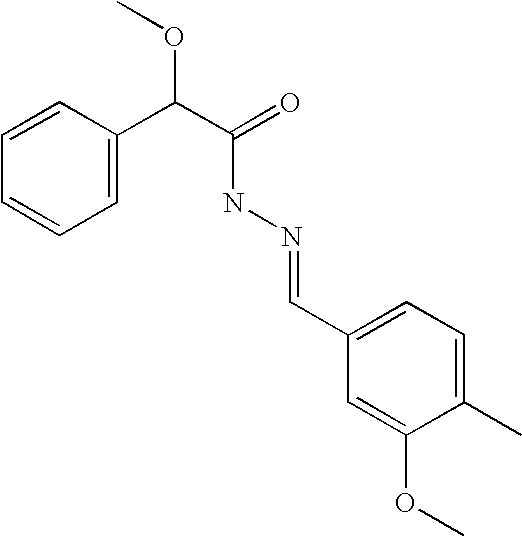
C1=CC(C(C(=O)NN=CC2=CC=C(C)C(OC)=C2)OC)=CC=C1
